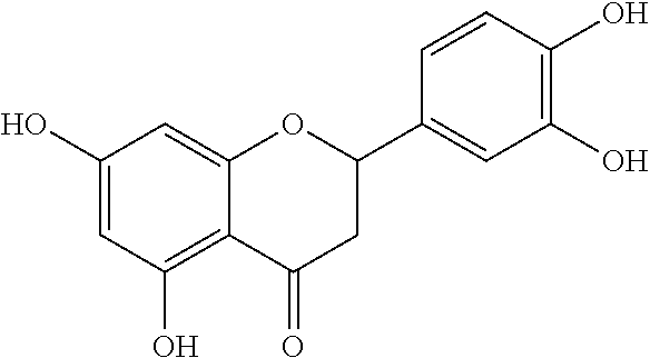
C1(O)=CC(O)=C2C(=C1)OC(C1=CC(O)=C(O)C=C1)CC2=O
